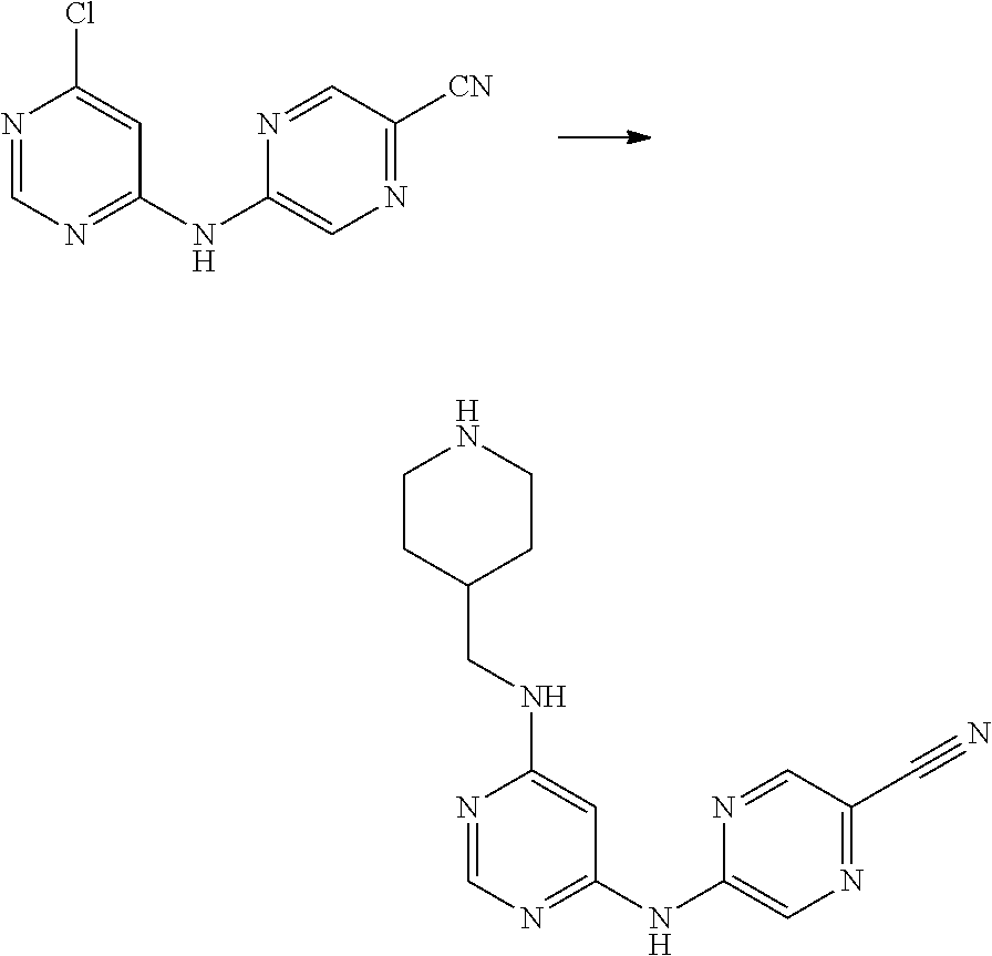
N1=CN=C(NC2=CN=C([CN])C=N2)C=C1Cl.N1=CN=C(NC2=CN=C(C#N)C=N2)C=C1NCC1CCNCC1
